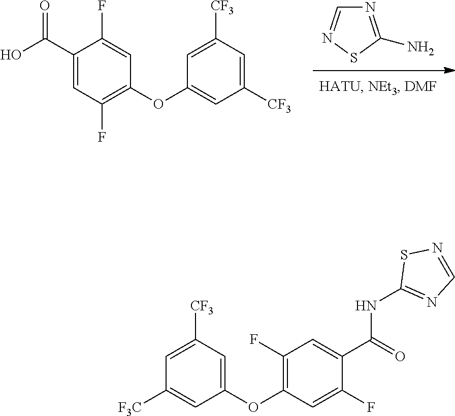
N1=C(N)SN=C1.C1(OC2=CC([CF3])=CC([CF3])=C2)=C(F)C=C(C(=O)O)C(F)=C1.C1(F)=C(OC2=CC([CF3])=CC([F3C])=C2)C=C(F)C(C(=O)NC2=NC=NS2)=C1
